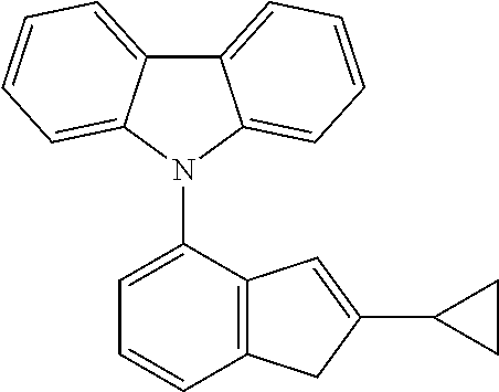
C1=CC2=C(C(N3C4=CC=CC=C4C4=CC=CC=C34)=C1)C=C(C1CC1)C2
